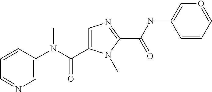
C1=C(C(N(C2=CN=CC=C2)C)=O)N(C)C(C(NC2=CO=CC=C2)=O)=N1
